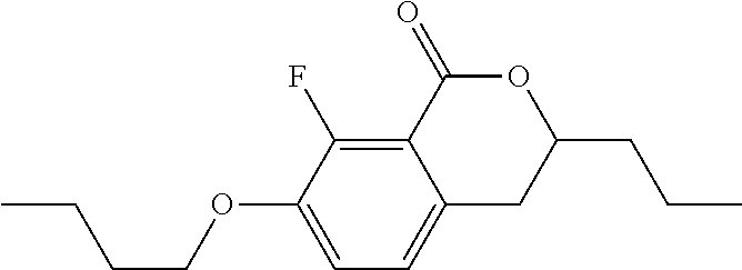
CCCCOC1=CC=C2C(=C1F)C(=O)OC(CCC)C2
